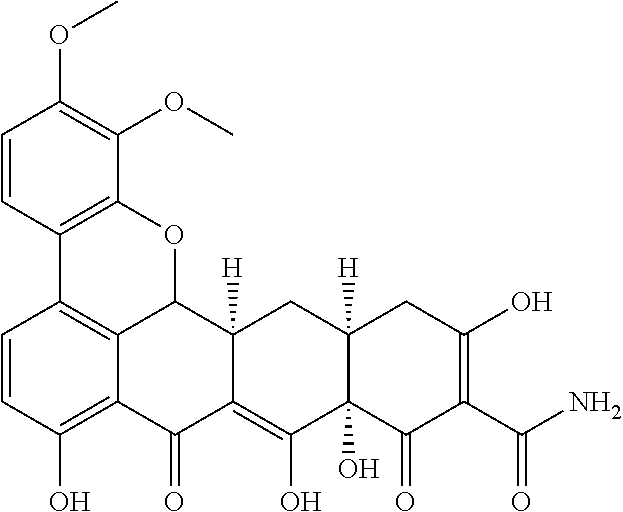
C1=CC(O)=C2C3=C1C1=C(C(OC)=C(OC)C=C1)OC3C1([H])C(=C(O)C3(O)C([H])(C1)CC(O)=C(C(N)=O)C3=O)C2=O
